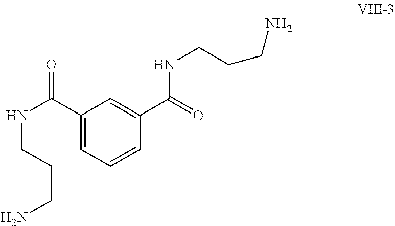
C1(C(NCCCN)=O)=CC=CC(C(=O)NCCCN)=C1
